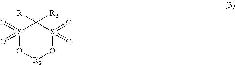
S1(=O)(=O)O[R3]OS(=O)(=O)C1([R1])[R2]
